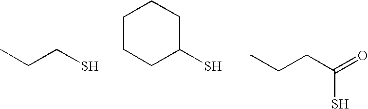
C1CCC(S)CC1.CCCS.CCCC(=O)S
